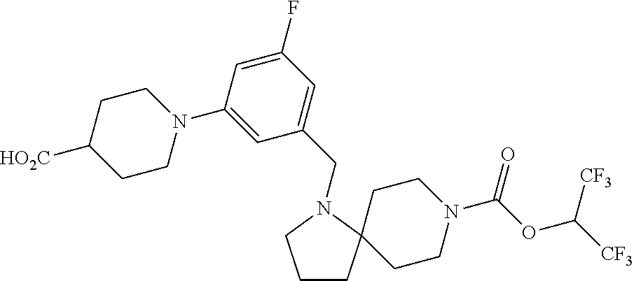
C1CC2(CCN(C(OC([CF3])[CF3])=O)CC2)N(CC2=CC(F)=CC(N3CCC([HO2C])CC3)=C2)C1
